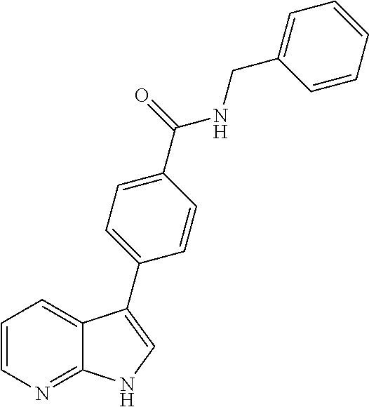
C1=CN=C2C(=C1)C(C1=CC=C(C(=O)NCC3=CC=CC=C3)C=C1)=CN2
